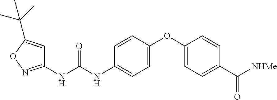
C1(NC(NC2=CC=C(OC3=CC=C(C([NHMe])=O)C=C3)C=C2)=O)=NOC(C(C)(C)C)=C1
